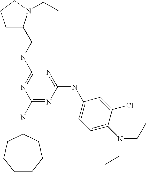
C1(NC2CCCCCC2)=NC(NC2=CC=C(N(CC)CC)C(Cl)=C2)=NC(NCC2CCCN2CC)=N1
